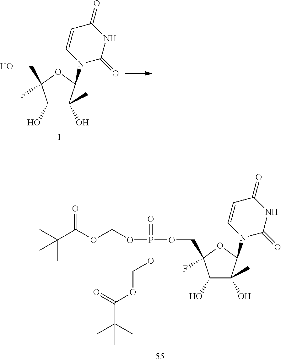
C1(O)C(C)(O)C(N2C(=O)NC(=O)C=C2)OC1(CO)F.C1(O)C(C)(O)C(N2C(=O)NC(=O)C=C2)OC1(COP(OCOC(=O)C(C)(C)C)(=O)OCOC(=O)C(C)(C)C)F
